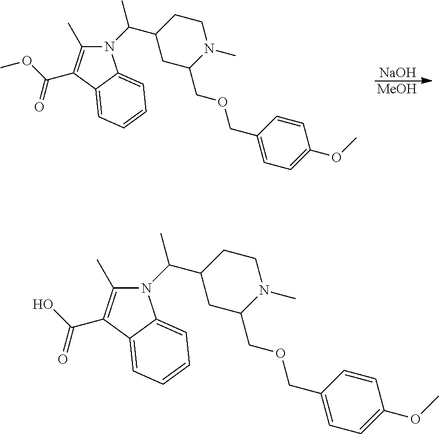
N1(C(C2CC(COCC3=CC=C(OC)C=C3)N(C)CC2)C)C(C)=C(C(O)=O)C2=CC=CC=C12.N1(C(C2CC(COCC3=CC=C(OC)C=C3)N(C)CC2)C)C(C)=C(C(OC)=O)C2=CC=CC=C12.[MeOH].[NaOH]
